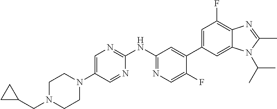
N1(C2=CN=C(NC3=NC=C(F)C(C4=CC(F)=C5C(=C4)N(C(C)C)C(C)=N5)=C3)N=C2)CCN(CC2CC2)CC1
